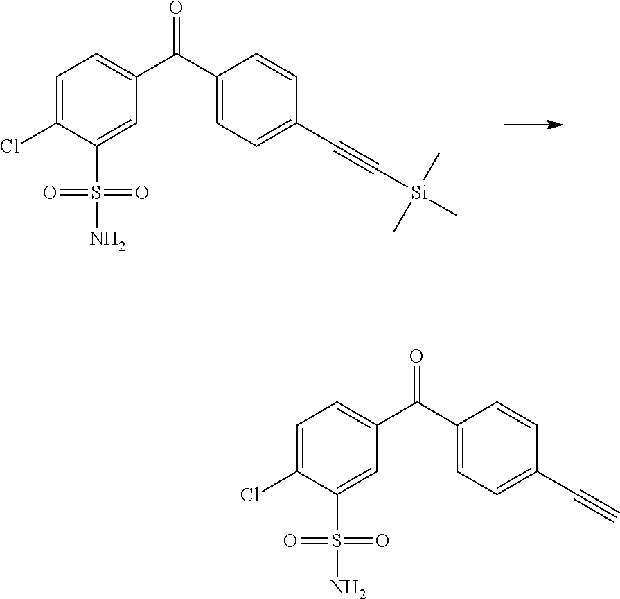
C1=C(Cl)C(S(=O)(=O)N)=CC(C(C2=CC=C(C#C[Si](C)(C)C)C=C2)=O)=C1.C1=C(Cl)C(S(=O)(=O)N)=CC(C(C2=CC=C(C#C)C=C2)=O)=C1
